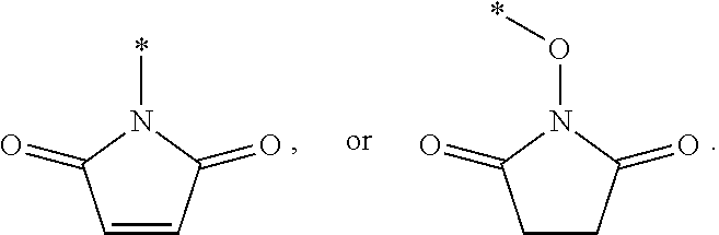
C1=CC(=O)N(*)C1=O.C1CC(=O)N(O*)C1=O
